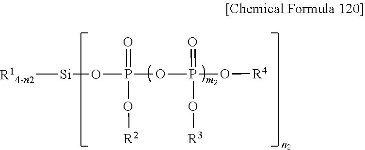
O=P(O[R2])(OP(O[R4])(=O)O[R3])O[Si][R14-n2]
